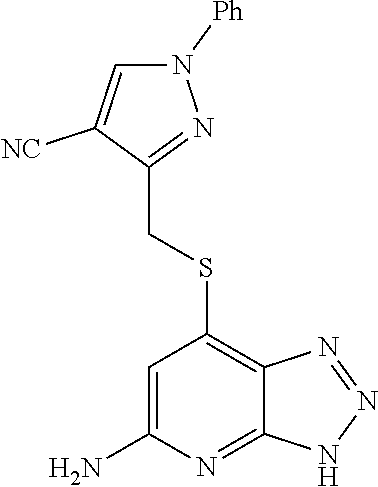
S(C1=C2C(=NC(N)=C1)NN=N2)CC1=NN([Ph])C=C1[NC]
